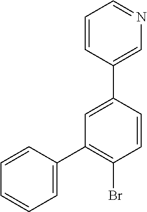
C1=C(C2=C(Br)C=CC(C3=CN=CC=C3)=C2)C=CC=C1
